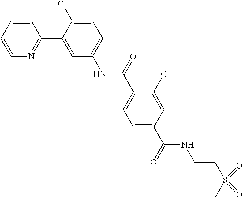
C1=CC=CN=C1C1=CC(NC(C2=CC=C(C(NCCS(C)(=O)=O)=O)C=C2Cl)=O)=CC=C1Cl
